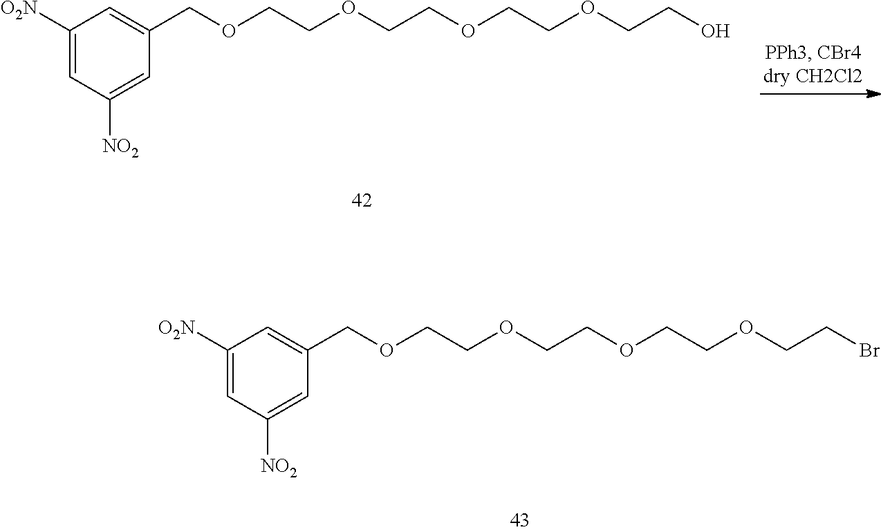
C(COCCOCCOCCBr)OCC1=CC([O2N])=CC([NO2])=C1.C(COCCOCCOCCO)OCC1=CC([O2N])=CC([NO2])=C1
